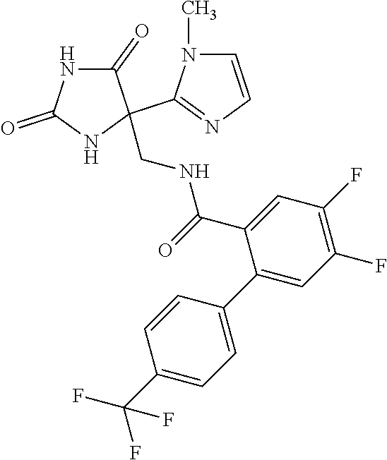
C1(=O)NC(=O)NC1(C1=NC=CN1C)CNC(C1=CC(F)=C(F)C=C1C1=CC=C(C(F)(F)F)C=C1)=O
